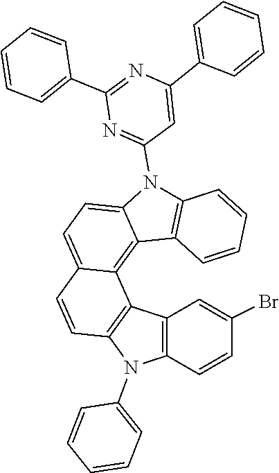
C12=C(N(C3=CC=CC=C3)C3=C1C1=C4C(=CC=C1C=C3)N(C1=NC(C3=CC=CC=C3)=NC(C3=CC=CC=C3)=C1)C1=C4C=CC=C1)C=CC(Br)=C2
